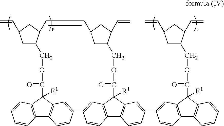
C12=C(C3([R1])C4=C1C=CC(=C4)C1=CC4=C(C5=C(C4([R1])C(=O)OCC4CC(CC4C=C)C=CC4C(COC3=O)CC(C=C)C4)C=C(C3=CC4=C(C6=C(C4(C(=O)OCC4CC(C=C)CC4C=C)[R1])C=CC=C6)C=C3)C=C5)C=C1)C=CC=C2
